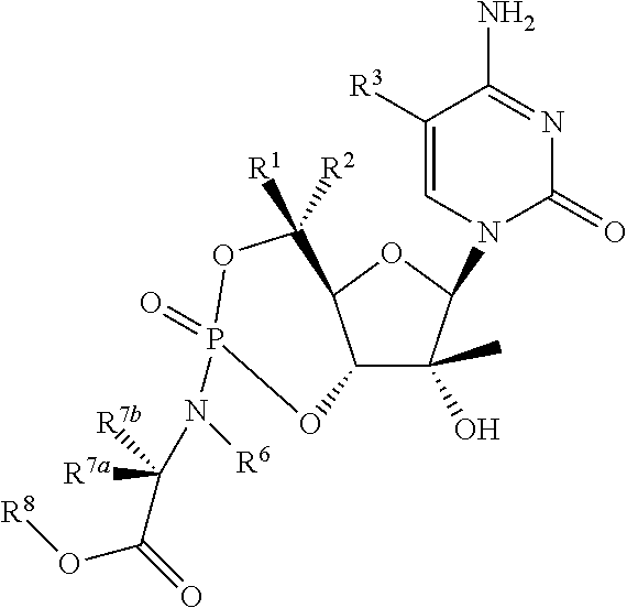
C1([R1])([R2])C2C(C(O)(C)C(N3C(=O)N=C(N)C([R3])=C3)O2)OP(=O)(N(C([R7a])([R7b])C(=O)O[R8])[R6])O1
